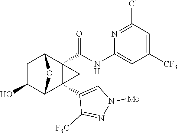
C1C(O)C2C3(C4=CN([Me])N=C4[F3C])C(C(NC4=CC([CF3])=CC(Cl)=N4)=O)(C1O2)C3
